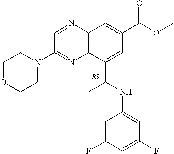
N1=CC(N2CCOCC2)=NC2=C1C=C(C(=O)OC)C=C2C(NC1=CC(F)=CC(F)=C1)C
